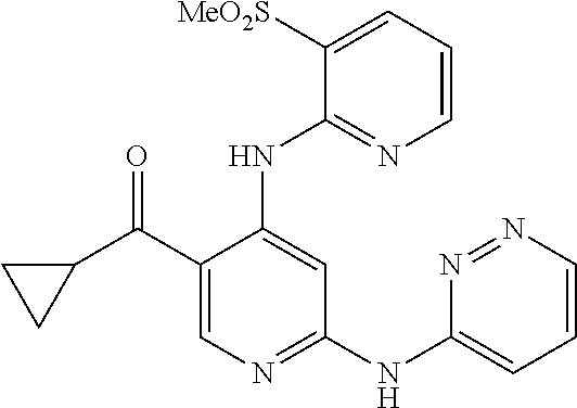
C1=CC=C([MeO2S])C(NC2=CC(NC3=CC=CN=N3)=NC=C2C(C2CC2)=O)=N1
